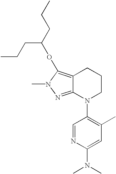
C12=C(OC(CCC)CCC)N(C)N=C1N(C1=C(C)C=C(N(C)C)N=C1)CCC2
